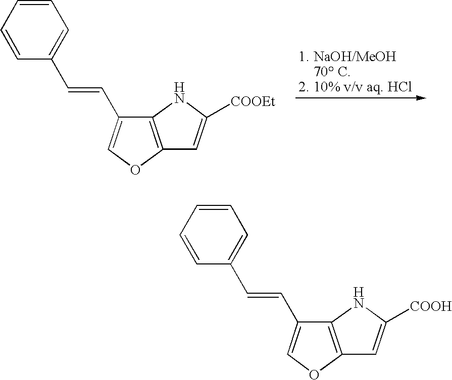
C1=CC=CC(C=CC2=COC3=C2NC([COOEt])=C3)=C1.C1=CC=CC(C=CC2=COC3=C2NC([COOH])=C3)=C1
